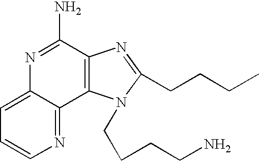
C12=CC=CN=C1C1=C(C(N)=N2)N=C(CCCC)N1CCCCN
